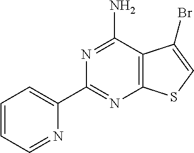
N1=C(C2=CC=CC=N2)N=C(N)C2=C1SC=C2Br
